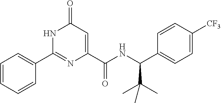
N1C(C2=CC=CC=C2)=NC(C(NC(C2=CC=C([CF3])C=C2)C(C)(C)C)=O)=CC1=O
